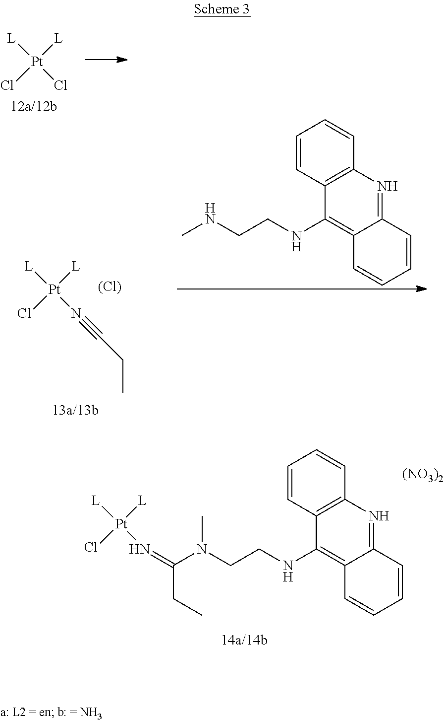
[L][Pt]([L])(Cl)Cl.[L][Pt]([L])(Cl)N#CCC.[(Cl)].CNCCNC1=C2C(=NC3=C1C=CC=C3)C=CC=C2.C(N(CCNC1=C2C(=NC3=C1C=CC=C3)C=CC=C2)C)(CC)=N[Pt](Cl)([L])[L].[(NO3)2]
